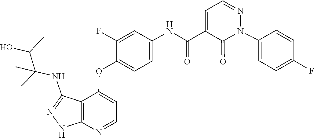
N1=CC=C(C(NC2=CC=C(OC3=CC=NC4=C3C(NC(C)(C)C(O)C)=NN4)C(F)=C2)=O)C(=O)N1C1=CC=C(F)C=C1
